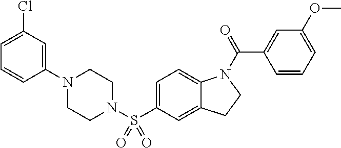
C1(N2CCN(S(C3=CC=C4C(=C3)CCN4C(=O)C3=CC(OC)=CC=C3)(=O)=O)CC2)=CC(Cl)=CC=C1
